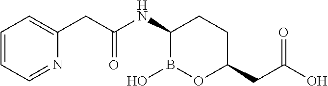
C1=CC=NC(CC(NC2B(O)OC(CC(O)=O)CC2)=O)=C1
